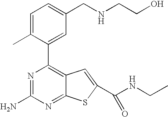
N1=C(N)N=C2C(=C1C1=CC(CNCCO)=CC=C1C)C=C(C(NCC)=O)S2
